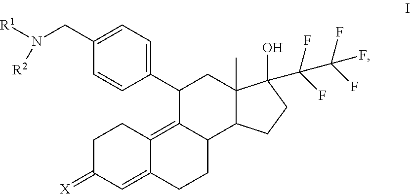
C1C(=[X])C=C2C(=C3C(CC2)C2C(C)(CC3C3=CC=C(CN([R1])[R2])C=C3)C(O)(C(C(F)(F)F)(F)F)CC2)C1
